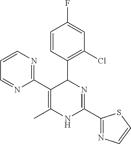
C1=CC(C2C(C3=NC=CC=N3)=C(C)NC(C3=NC=CS3)=N2)=C(Cl)C=C1F
